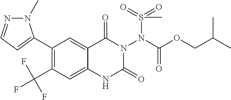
C1(C2=CC=NN2C)=C(C(F)(F)F)C=C2C(=C1)C(=O)N(N(S(=O)(=O)C)C(=O)OCC(C)C)C(=O)N2
